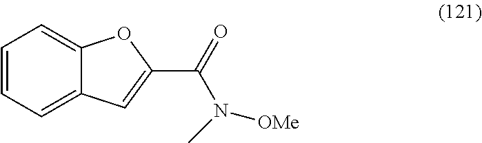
C1=CC=C2C(=C1)OC(C(=O)N(C)[OMe])=C2
